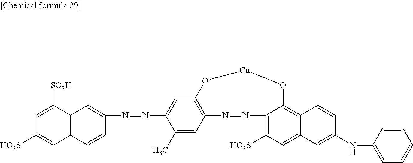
N(=NC1=CC2=C(N=NC3=C([HO3S])C=C4C(=C3O[Cu]O2)C=CC(NC2=CC=CC=C2)=C4)C=C1C)C1=CC2=C(C=C([HO3S])C=C2[SO3H])C=C1
